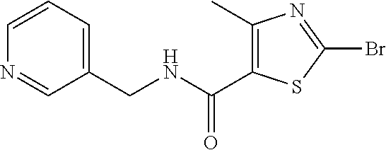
C1(CNC(=O)C2=C(C)N=C(Br)S2)=CC=CN=C1
